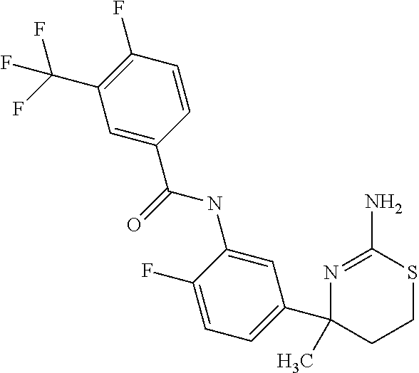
C1=C(C(=O)NC2=CC(C3(C)N=C(N)SCC3)=CC=C2F)C=CC(F)=C1C(F)(F)F
